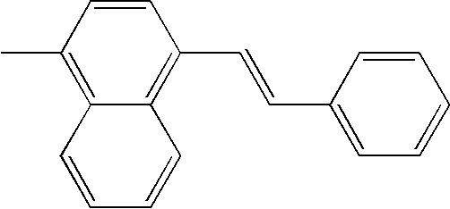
C1=CC(C)=C2C(=C1C=CC1=CC=CC=C1)C=CC=C2
